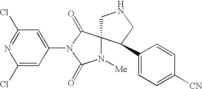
C1(Cl)=CC(N2C(=O)C3(N([Me])C2=O)CNCC3C2=CC=C([CN])C=C2)=CC(Cl)=N1
